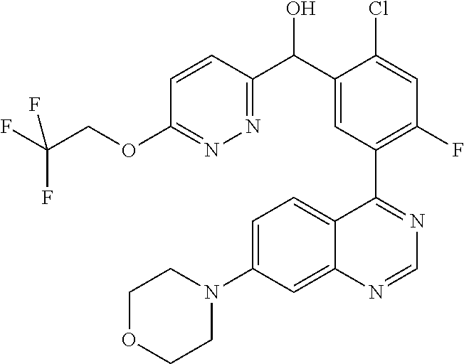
C1OCCN(C2=CC=C3C(=C2)N=CN=C3C2=C(F)C=C(Cl)C(C(C3=NN=C(OCC(F)(F)F)C=C3)O)=C2)C1
